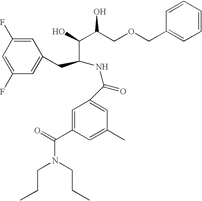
C1=C(C(=O)N(CCC)CCC)C=C(C)C=C1C(=O)NC(CC1=CC(F)=CC(F)=C1)C(O)C(COCC1=CC=CC=C1)O
